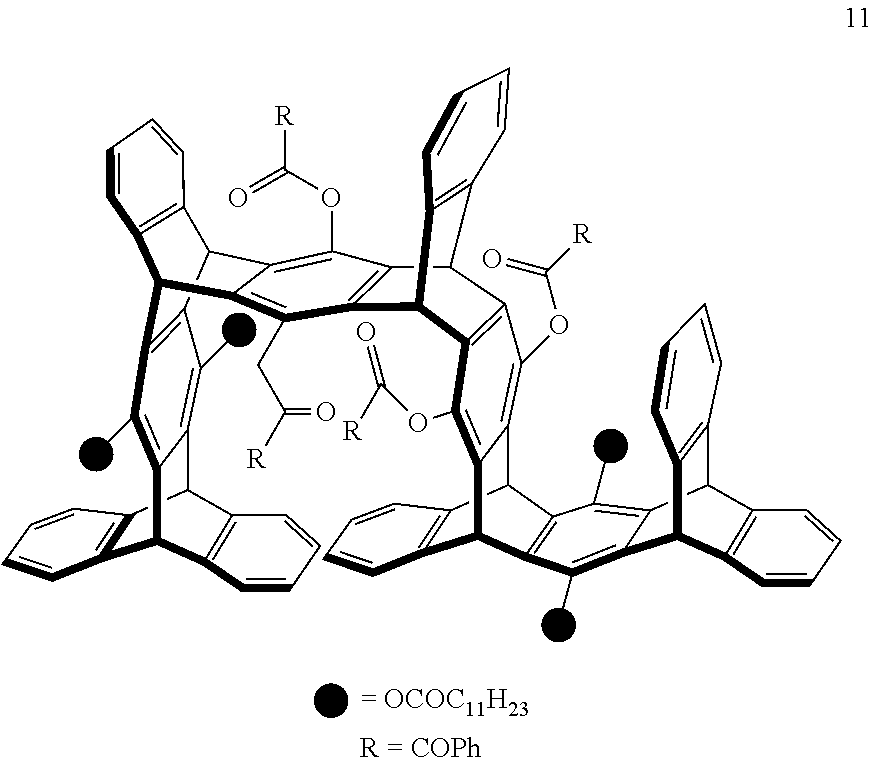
C12C3=C(C(C4=C(C)C5=C(C(C)=C14)C1C4=C(CC(=O)[R])C6=C(C(OC(=O)[R])=C4C5C4=C1C=CC=C4)C1C4=C(C(OC(=O)[R])=C5C7C8=C(C(C5=C4OC([R])=O)C4=C7C(C)=C5C7C9=C(C(C5=C4C)C4=C7C=CC=C4)C=CC=C9)C=CC=C8)C6C4=C1C=CC=C4)C1=C2C=CC=C1)C=CC=C3
